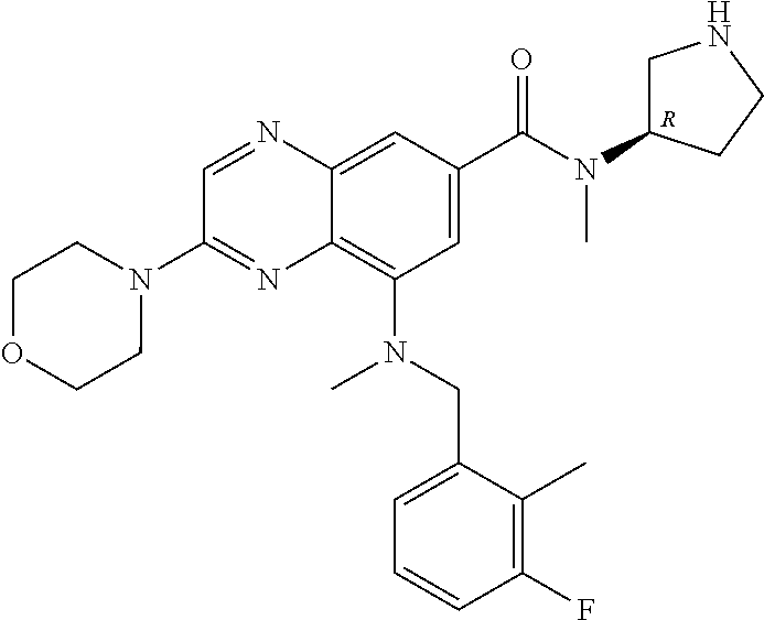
N(C(C1=CC(N(CC2=CC=CC(F)=C2C)C)=C2C(=C1)N=CC(N1CCOCC1)=N2)=O)(C1CNCC1)C.[R]
